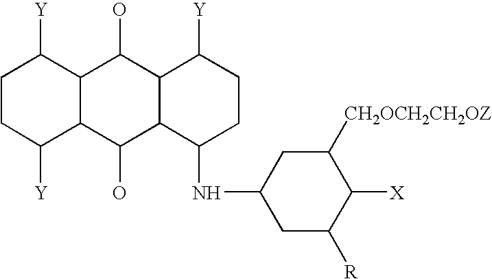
C1CC([Y])C2C(C1[Y])C(O)C1C(C2O)C(NC2CC([R])C([X])C([CH2OCH2CH2OZ])C2)CCC1[Y]
